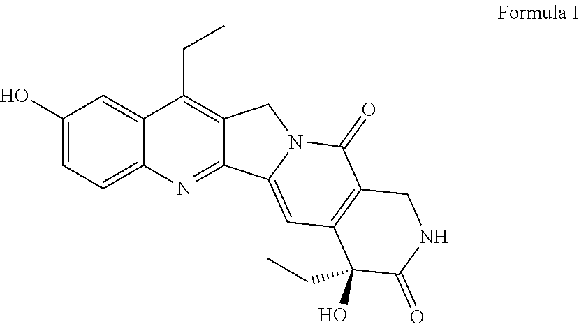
C1(O)=CC=C2C(=C1)C(CC)=C1C(=N2)C2=CC3=C(C(=O)N2C1)CNC(=O)C3(CC)O
